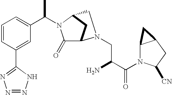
C1=CC(C2=NN=NN2)=CC(C(C)N2C(=O)C3CC2CN3CC(N)C(N2C3C(CC2[CN])C3)=O)=C1
